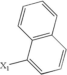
C12=C(C=CC=C1)C=CC=C2[X1]
